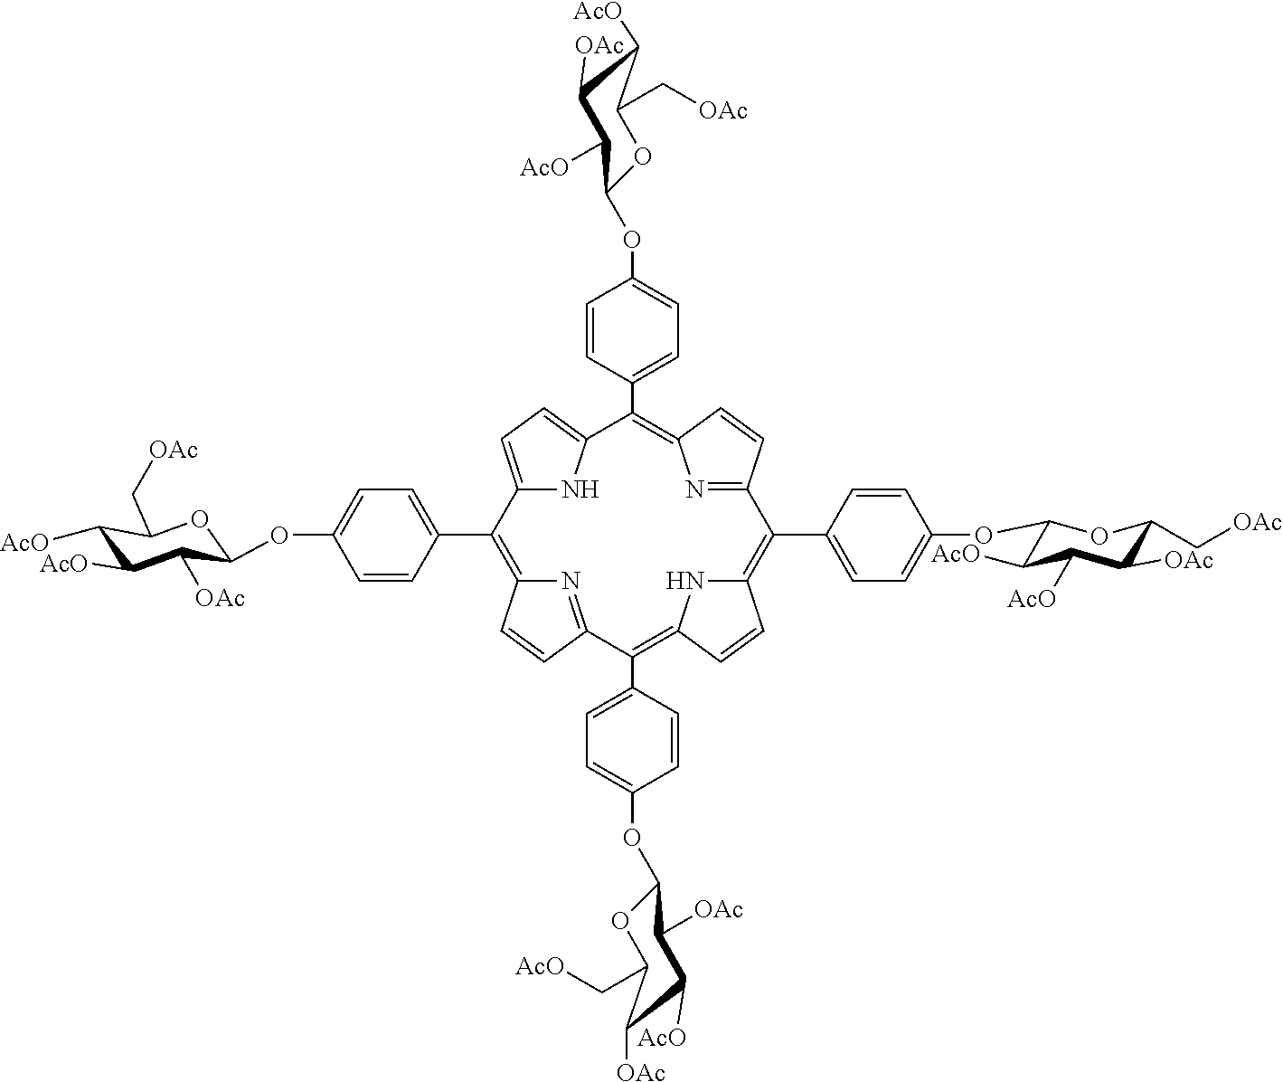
C12=CC=C(N1)C(C1=CC=C(OC3OC(C[OAc])C([AcO])C([OAc])C3[AcO])C=C1)=C1N=C(C=C1)C(C1=CC=C(OC3C([AcO])C([AcO])C([OAc])C(C[OAc])O3)C=C1)=C1NC(=C(C3=CC=C(OC4OC(C[AcO])C([OAc])C([AcO])C4[OAc])C=C3)C3=NC(=C2C2=CC=C(OC4C([OAc])C([AcO])C([AcO])C(C[OAc])O4)C=C2)C=C3)C=C1
